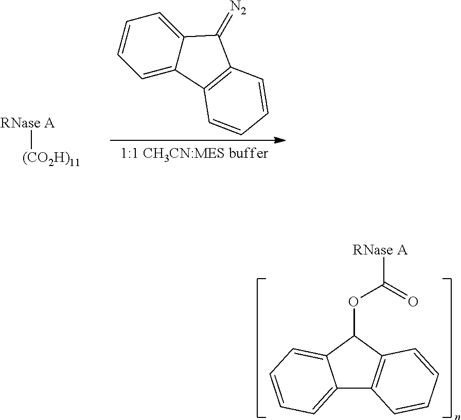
[RNase A][(CO2H)11].C1=C2C(=CC=C1)C(=[N2])C1=C2C=CC=C1.C12=CC=CC=C1C(OC([RNase A])=O)C1=C2C=CC=C1
